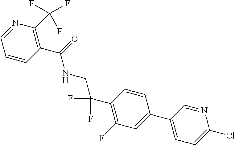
C1(C2=CC=C(Cl)N=C2)=CC(F)=C(C(F)(F)CNC(C2=C(C(F)(F)F)N=CC=C2)=O)C=C1
